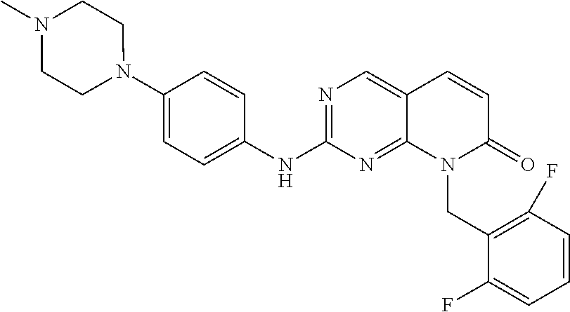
N1(C2=CC=C(NC3=NC=C4C(=N3)N(CC3=C(F)C=CC=C3F)C(=O)C=C4)C=C2)CCN(C)CC1
